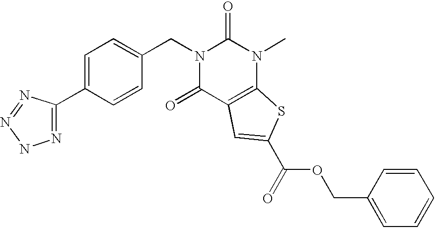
N1=C(C2=CC=C(CN3C(=O)C4=C(N(C)C3=O)SC(C(OCC3=CC=CC=C3)=O)=C4)C=C2)N=NN1
